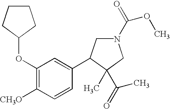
C1(OC2CCCC2)=C([CH3O])C=CC(C2CN(C(=O)OC)CC2(C)C(=O)C)=C1
